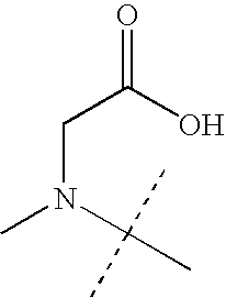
C(C(O)=O)N(C)C(C)(C)C
